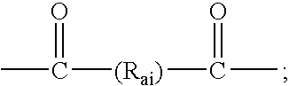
CC([(Rai)]C(C)=O)=O
